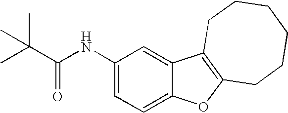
C1(NC(C(C)(C)C)=O)=CC=C2C(=C1)C1=C(O2)CCCCCC1
